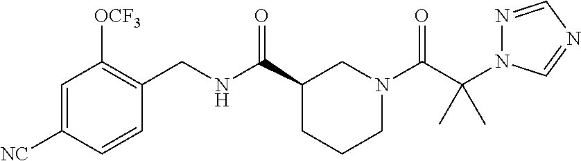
C1=C([NC])C=CC(CNC(C2CCCN(C(C(N3N=CN=C3)(C)C)=O)C2)=O)=C1[OCF3]
